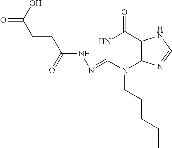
N1C(=NNC(CCC(=O)O)=O)N(CCCCC)C2=C(C1=O)NC=N2
